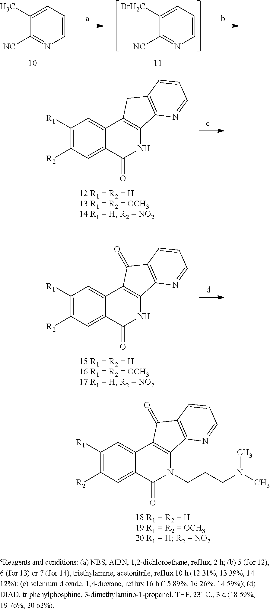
C1=CC=C(C)C([NC])=N1.C1=CC=C([BrH2C])C([NC])=N1.C1([R1])=C([R2])C=C2C(=C1)C1=C(NC2=O)C2=C(C1)C=CC=N2.C1([R1])=C([R2])C=C2C(=C1)C1=C(NC2=O)C2=C(C1=O)C=CC=N2.C1([R1])=C([R2])C=C2C(=C1)C1=C(N(CCCN(C)C)C2=O)C2=C(C1=O)C=CC=N2
